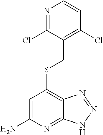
N1=C(Cl)C(CSC2=C3C(=NC(N)=C2)NN=N3)=C(Cl)C=C1
